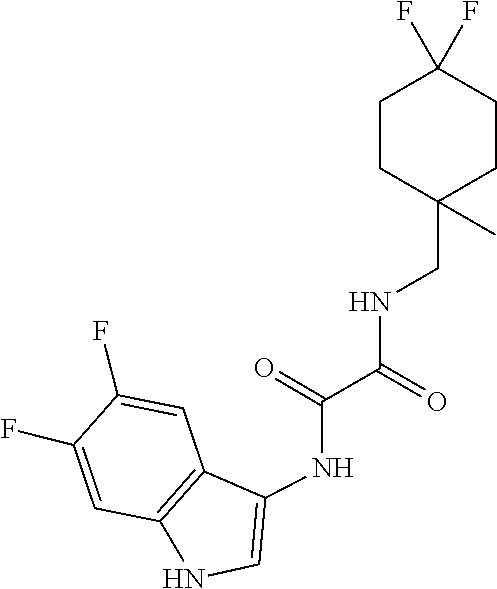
C(=O)(C(NCC1(C)CCC(F)(F)CC1)=O)NC1=CNC2=C1C=C(F)C(F)=C2
